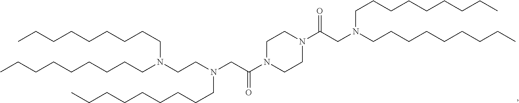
CCCCCCCCCN(CCN(CC(N1CCN(C(CN(CCCCCCCCC)CCCCCCCCC)=O)CC1)=O)CCCCCCCCC)CCCCCCCCC
